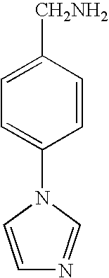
C1=C([CH2NH2])C=CC(N2C=CN=C2)=C1
